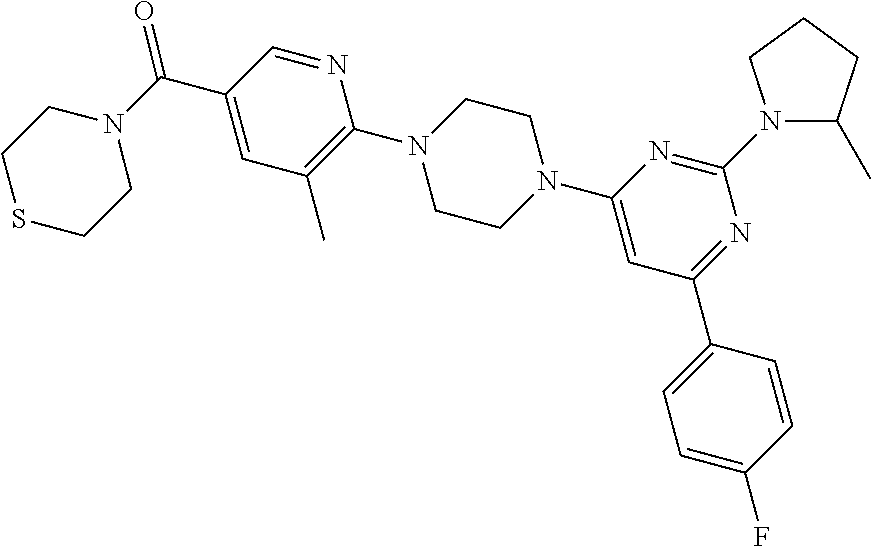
O=C(C1=CC(C)=C(N2CCN(C3=CC(C4=CC=C(F)C=C4)=NC(N4C(C)CCC4)=N3)CC2)N=C1)N1CCSCC1
